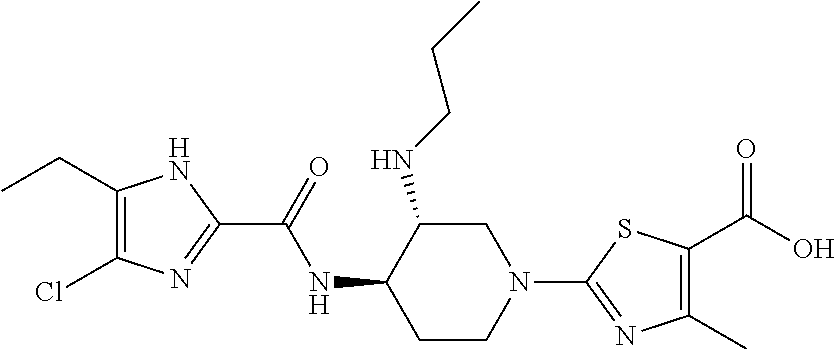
C1(CC)=C(Cl)N=C(C(=O)NC2CCN(C3=NC(C)=C(C(=O)O)S3)CC2NCCC)N1
